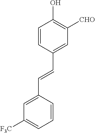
C1=CC(C=CC2=CC([F3C])=CC=C2)=CC([CHO])=C1O
